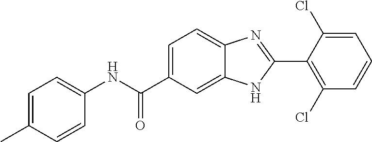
C1(NC(C2=CC=C3C(=C2)NC(C2=C(Cl)C=CC=C2Cl)=N3)=O)=CC=C(C)C=C1
